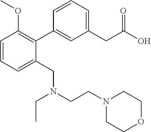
C1=CC=C(CN(CCN2CCOCC2)CC)C(C2=CC(CC(O)=O)=CC=C2)=C1OC
